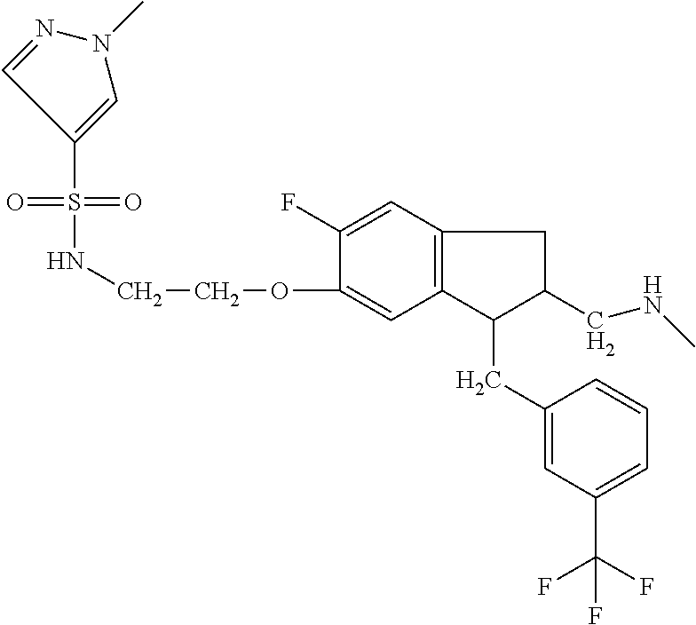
S(=O)(=O)(NCCOC1=CC2=C(C=C1F)CC(CNC)C2CC1=CC(C(F)(F)F)=CC=C1)C1=CN(C)N=C1
